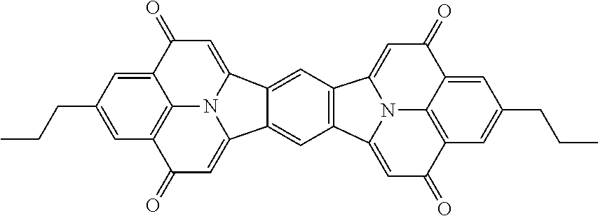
CCCC1=CC2=C3C(=C1)C(=O)C=C1C4=CC5=C(C=C4C(=CC2=O)N31)C1=CC(=O)C2=C3C(=CC(CCC)=C2)C(=O)C=C5N31
